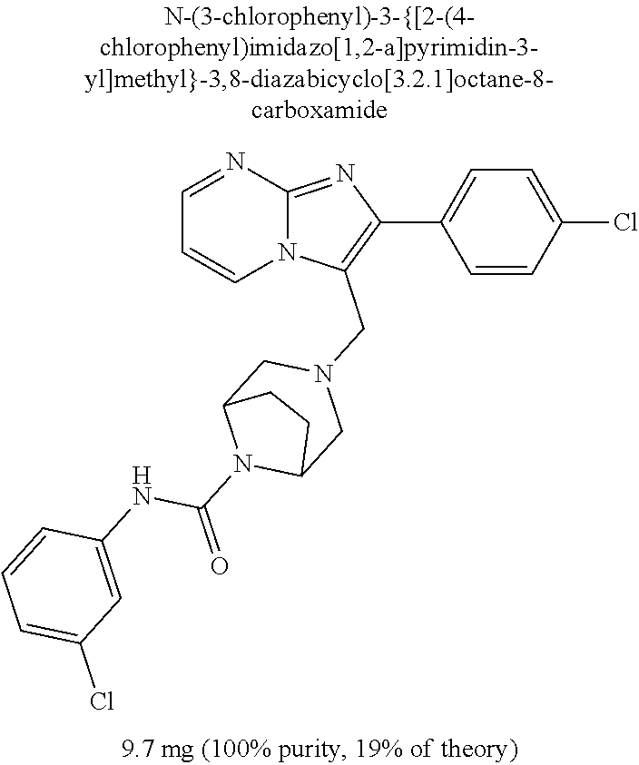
C1=CC(Cl)=CC=C1C1=C(CN2CC3N(C(=O)NC4=CC(Cl)=CC=C4)C(C2)CC3)N2C(=N1)N=CC=C2
